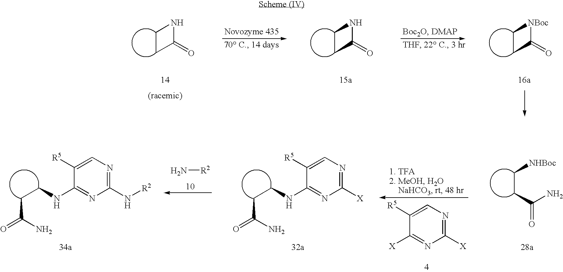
C1CNC1=O.C1CNC1=O.C1C[NBoc]C1=O.[X]C1=NC([X])=NC=C1[R5].C(CNC1=NC(N[R2])=NC=C1[R5])C(=O)N.N[R2].C(CNC1=NC([X])=NC=C1[R5])C(=O)N.C(CC(N)=O)[NHBoc]
